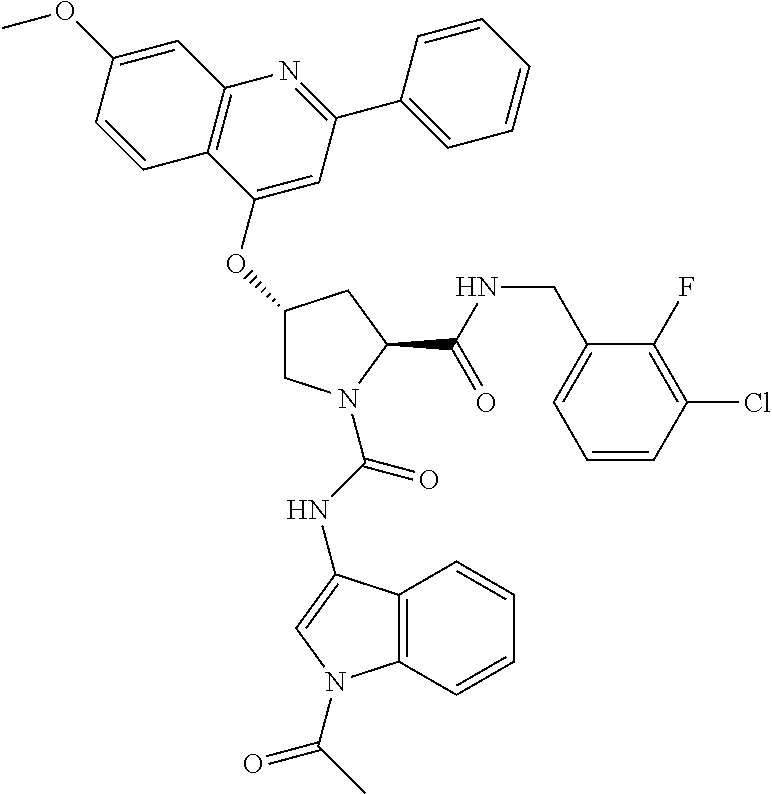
C1C(OC2=CC(C3=CC=CC=C3)=NC3=C2C=CC(OC)=C3)CC(C(NCC2=CC=CC(Cl)=C2F)=O)N1C(NC1=CN(C(C)=O)C2=C1C=CC=C2)=O
